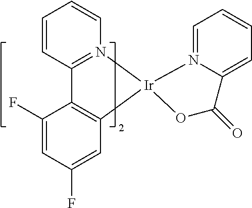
C12=N(C=CC=C1)[Ir]1(C3=C2C(F)=CC(F)=C3)N2=CC=CC=C2C(=O)O1
